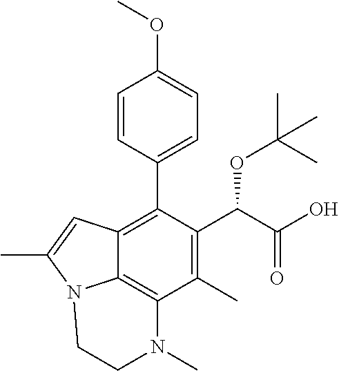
C1=CC(OC)=CC=C1C1=C2C3=C(C(C)=C1C(C(=O)O)OC(C)(C)C)N(C)CCN3C(C)=C2
